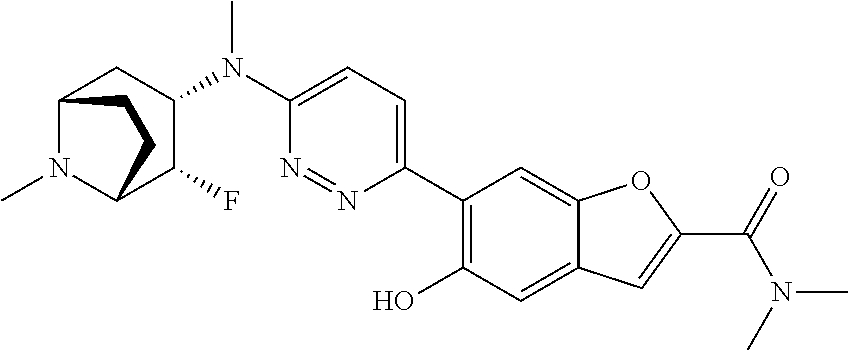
C1(N(C2=CC=C(C3=C(O)C=C4C(=C3)OC(C(=O)N(C)C)=C4)N=N2)C)CC2N(C)C(C1F)CC2
